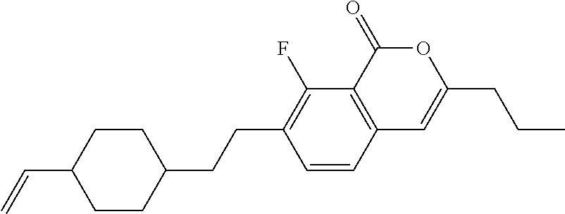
C12=C(C(=O)OC(CCC)=C1)C(F)=C(CCC1CCC(C=C)CC1)C=C2
